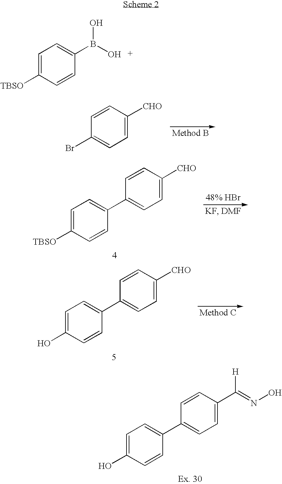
C1=C([TBSO])C=CC(B(O)O)=C1.C1([CHO])=CC=C(Br)C=C1.C1=C([TBSO])C=CC(C2=CC=C([CHO])C=C2)=C1.C1=C(O)C=CC(C2=CC=C([CHO])C=C2)=C1.C1=C(O)C=CC(C2=CC=C(C(=NO)[H])C=C2)=C1
